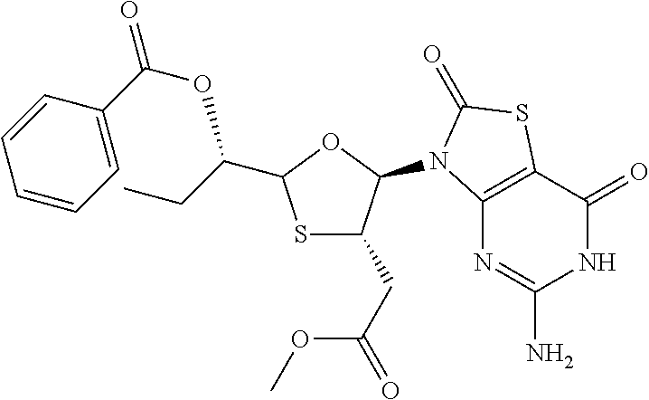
S1C(CC(=O)OC)C(N2C3=C(C(=O)NC(N)=N3)SC2=O)OC1C(CC)OC(=O)C1=CC=CC=C1
